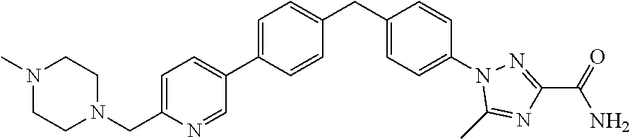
C1=C(C2=CC=C(CN3CCN(C)CC3)N=C2)C=CC(CC2=CC=C(N3C(C)=NC(C(=O)N)=N3)C=C2)=C1
